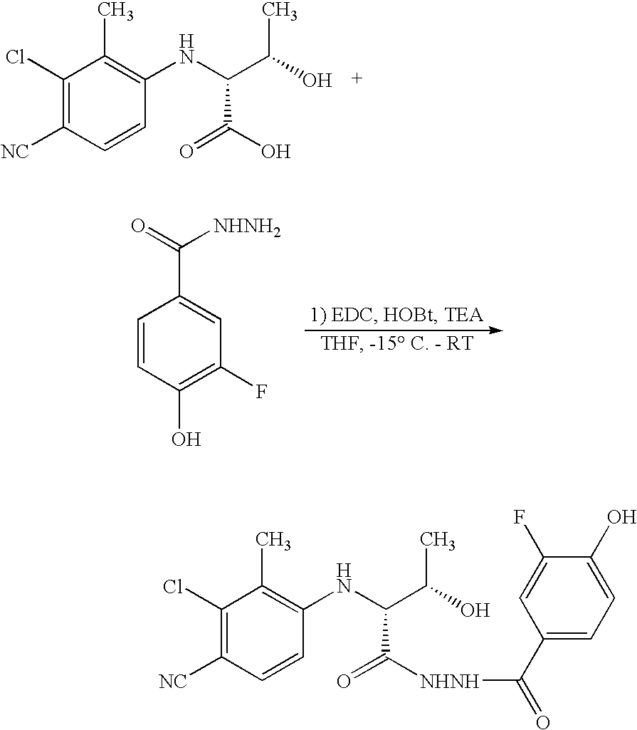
C1(Cl)=C([NC])C=CC(NC(C(C)O)C(=O)O)=C1C.C1=CC(O)=C(F)C=C1C(=O)[NHNH2].C1(Cl)=C([NC])C=CC(NC(C(C)O)C(=O)[NHNH]C(=O)C2=CC=C(O)C(F)=C2)=C1C
